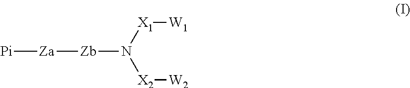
[Pi][Za][Zb]N([X2][W2])[X1][W1]
